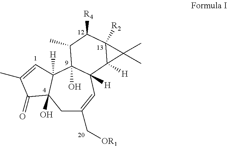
C1C(C[OR1])=CC2([H])C(O)(C3([H])C1(O)C(=O)C(C)=C3)C(C)C([R4])C1([R2])C2([H])C1(C)C
